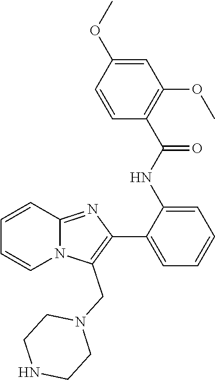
C1=CC2=NC(C3=CC=CC=C3NC(C3=C(OC)C=C(OC)C=C3)=O)=C(CN3CCNCC3)N2C=C1
